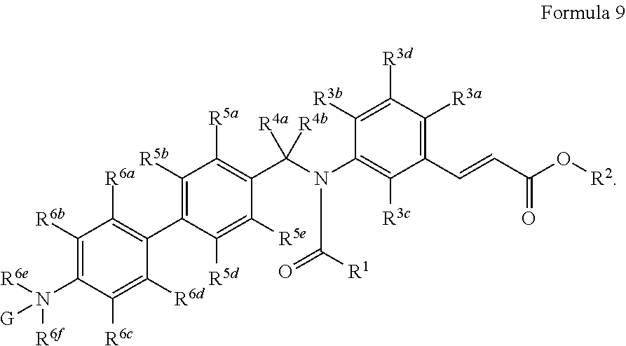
C1([R3b])=C([R3d])C([R3a])=C(C=CC(O[R2])=O)C([R3c])=C1N(C(=O)[R1])C(C1=C([R5a])C([R5b])=C(C2=C([R6a])C([R6b])=C(N([R6e])([R6f])[G])C([R6c])=C2[R6d])C([R5d])=C1[R5e])([R4a])[R4b]
